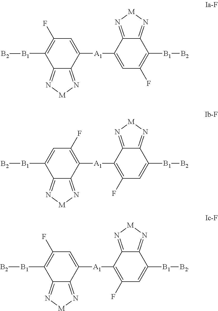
C12=N[M]N=C1C([A1]C1=C(F)C=C([B1][B2])C3=N[M]N=C31)=C(F)C=C2[B1][B2].C12=N[M]N=C1C([A1]C1=C(F)C=C([B1][B2])C3=N[M]N=C31)=CC(F)=C2[B1][B2].C12=N[M]N=C1C([A1]C1=CC(F)=C([B1][B2])C3=N[M]N=C31)=CC(F)=C2[B1][B2]
